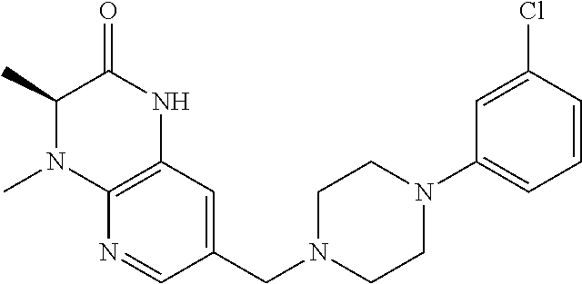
C1=C(Cl)C=CC=C1N1CCN(CC2=CC3=C(N=C2)N(C)C(C)C(=O)N3)CC1
